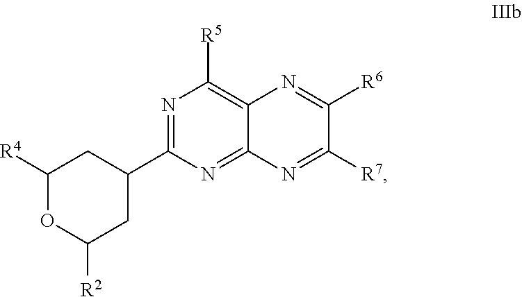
C1(C2CC([R2])OC([R4])C2)=NC([R5])=C2N=C([R6])C([R7])=NC2=N1
